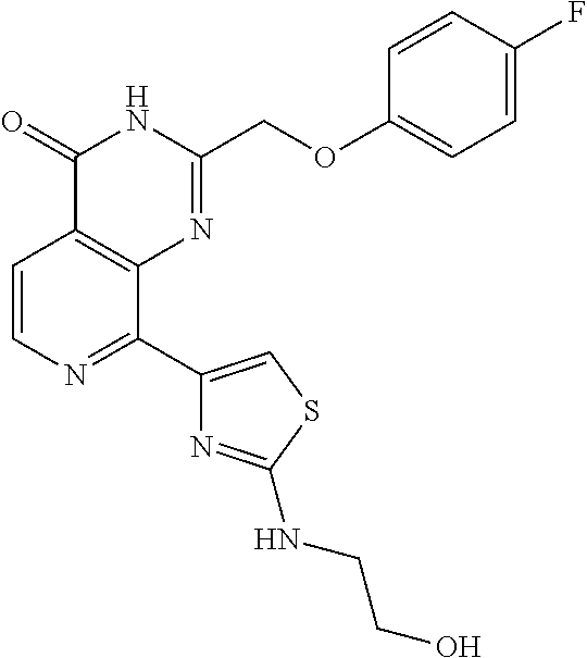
C1=CN=C(C2=CSC(NCCO)=N2)C2=C1C(=O)NC(COC1=CC=C(F)C=C1)=N2
